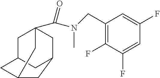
C1(F)=CC(CN(C)C(=O)C23CC4CC(C2)CC(C4)C3)=C(F)C(F)=C1
